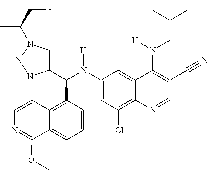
C1(N(C(C2=CN(C(C)CF)NN2)C2=C3C(=CC=C2)C(OC)=NC=C3)[H])=CC(Cl)=C2C(=C1)C(N(CC(C)(C)C)[H])=C(C#N)C=N2
